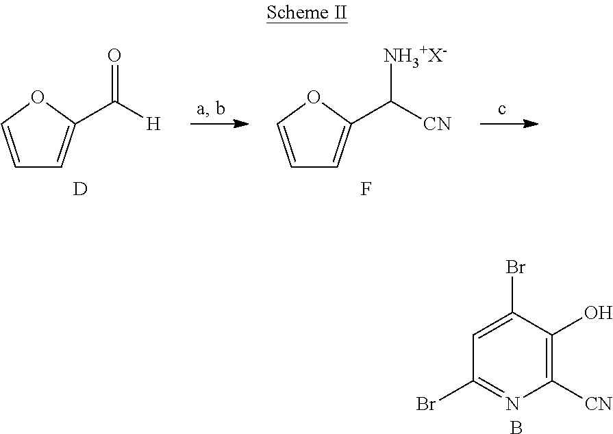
C1=COC(C([H])=O)=C1.[D].C1=COC(C([CN])[NH3+X-])=C1.F.C1(Br)=CC(Br)=NC([CN])=C1O.B
